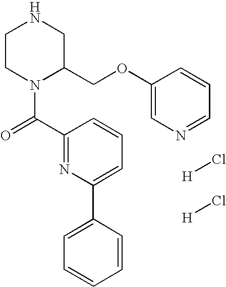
C1CN(C(=O)C2=NC(C3=CC=CC=C3)=CC=C2)C(COC2=CN=CC=C2)CN1.[H]Cl.[H]Cl
